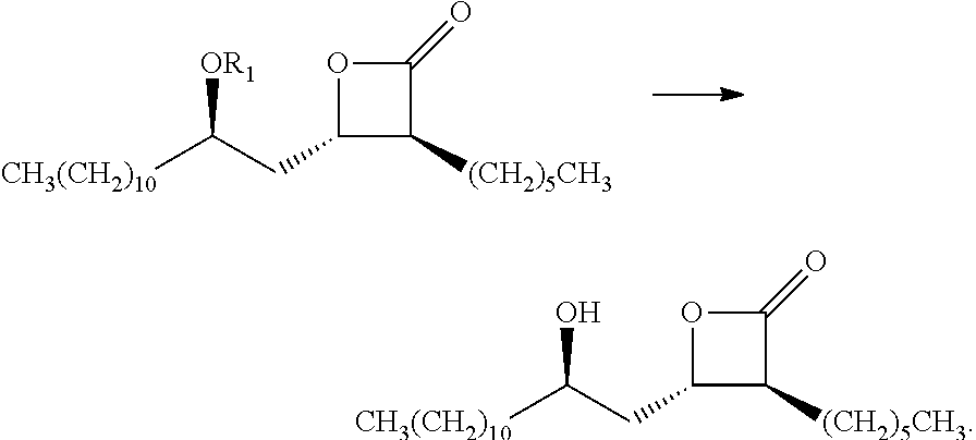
C1(CC([CH3(CH2)10])[OR1])C([(CH2)5CH3])C(=O)O1.C1(CC([CH3(CH2)10])O)C([(CH2)5CH3])C(=O)O1
